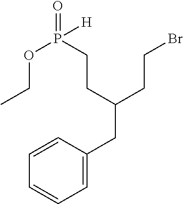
C1=CC=CC=C1CC(CCBr)CCP(OCC)(=O)[H]
